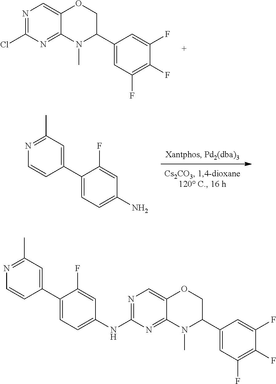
N1=C(Cl)N=C2C(=C1)OCC(C1=CC(F)=C(F)C(F)=C1)N2C.C1(NC2=NC=C3C(=N2)N(C)C(C2=CC(F)=C(F)C(F)=C2)CO3)=CC=C(C2=CC(C)=NC=C2)C(F)=C1.NC1=CC=C(C2=CC(C)=NC=C2)C(F)=C1
